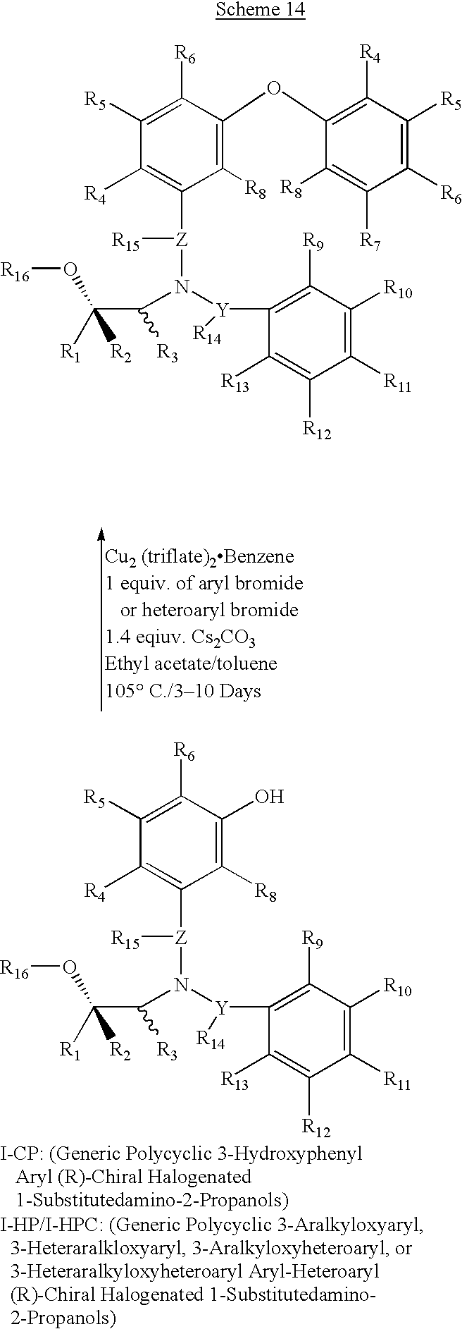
C1([R5])=C([R6])C(OC2=C([R4])C([R5])=C([R6])C([R7])=C2[R8])=C([R8])C([Z](N([Y](C2=C([R9])C([R10])=C([R11])C([R12])=C2[R13])[R14])C(C([R1])([R2])O[R16])[R3])[R15])=C1[R4].C1([R5])=C([R6])C(O)=C([R8])C([Z](N([Y](C2=C([R9])C([R10])=C([R11])C([R12])=C2[R13])[R14])C(C([R1])([R2])O[R16])[R3])[R15])=C1[R4]
